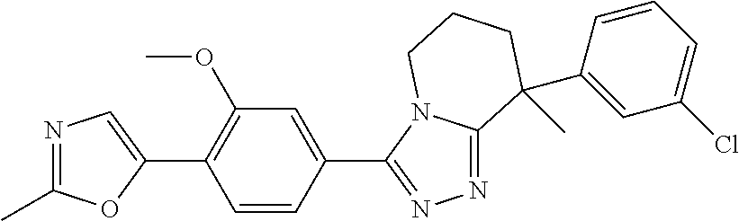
N1=C(C)OC(C2=C(OC)C=C(C3=NN=C4N3CCCC4(C)C3=CC(Cl)=CC=C3)C=C2)=C1
